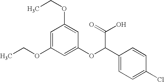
C1=C(OCC)C=C(OC(C2=CC=C(Cl)C=C2)C(=O)O)C=C1OCC
